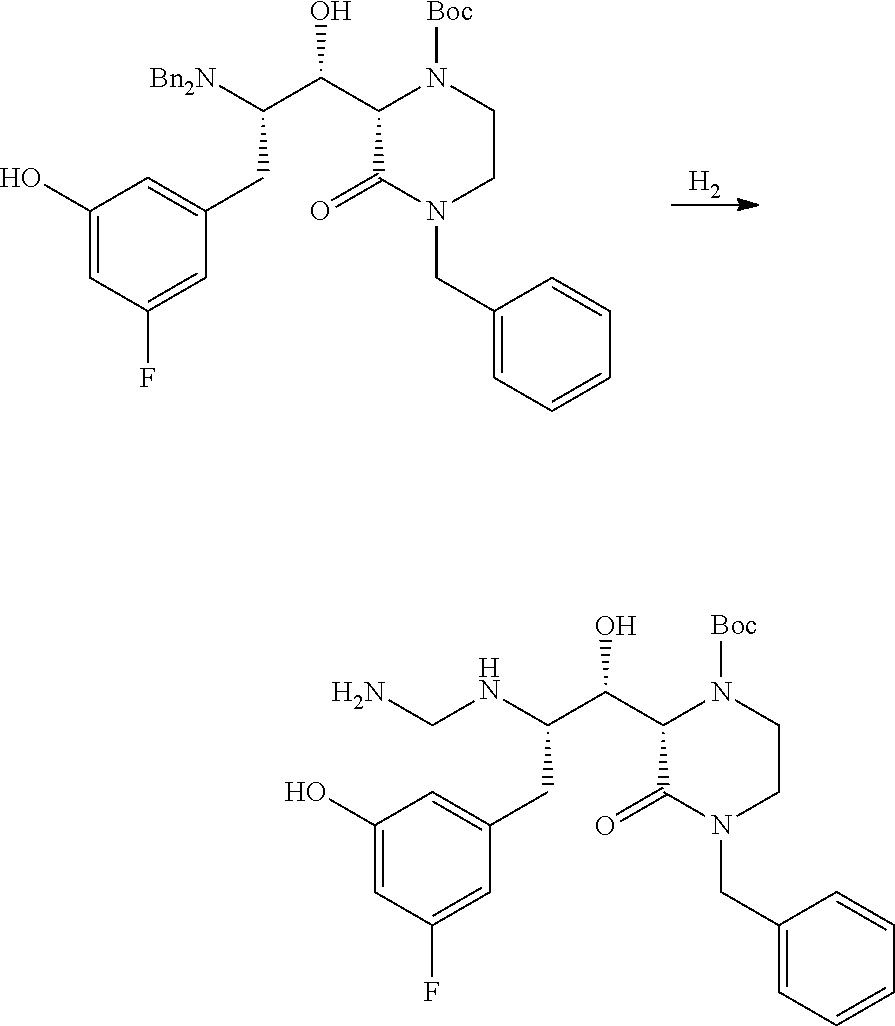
[H2].C1(O)=CC(F)=CC(CC(C(C2N([Boc])CCN(CC3=CC=CC=C3)C2=O)O)[Bn2N])=C1.C1(O)=CC(F)=CC(CC(C(C2N([Boc])CCN(CC3=CC=CC=C3)C2=O)O)NCN)=C1
